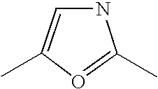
C1(C)=CNC(C)=O1
